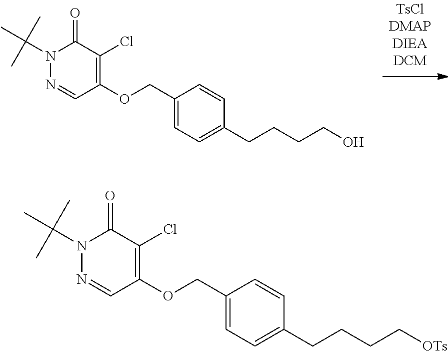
N1(C(C)(C)C)N=CC(OCC2=CC=C(CCCCO)C=C2)=C(Cl)C1=O.N1(C(C)(C)C)N=CC(OCC2=CC=C(CCCC[OTs])C=C2)=C(Cl)C1=O
